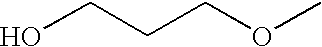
OCCCOC
